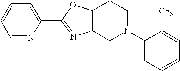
C1=NC(C2=NC3=C(O2)CCN(C2=CC=CC=C2[CF3])C3)=CC=C1
